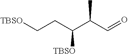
[TBSO]C(CC[TBSO])C(C=O)C
